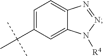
C1=C(C(C)(C)C)C=C2C(=C1)N=NN2[R4]
